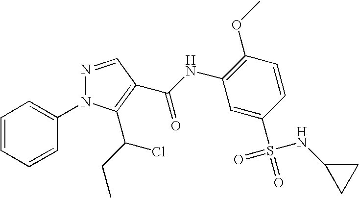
C1=CC=CC(N2N=CC(C(NC3=C(OC)C=CC(S(=O)(NC4CC4)=O)=C3)=O)=C2C(CC)Cl)=C1
